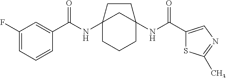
C12(NC(C3=CC(F)=CC=C3)=O)CCCC(NC(C3=CN=C(C)S3)=O)(C1)CC2
